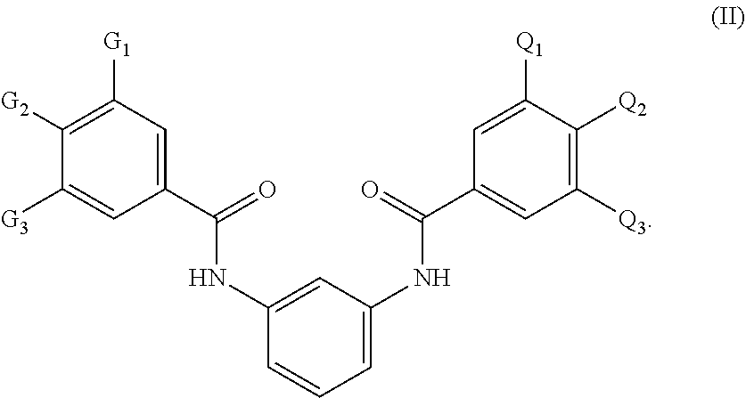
C1([G2])=C([G1])C=C(C(=O)NC2=CC(NC(C3=CC([Q3])=C([Q2])C([Q1])=C3)=O)=CC=C2)C=C1[G3]
